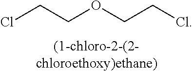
ClCCOCCCl
